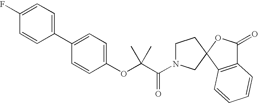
C1(C2=CC=C(F)C=C2)=CC=C(OC(C(N2CCC3(C2)C2=C(C(=O)O3)C=CC=C2)=O)(C)C)C=C1
